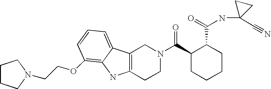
C12=C(CCN(C(C3CCCCC3C(=O)NC3(C#N)CC3)=O)C1)NC1=C(OCCN3CCCC3)C=CC=C21
